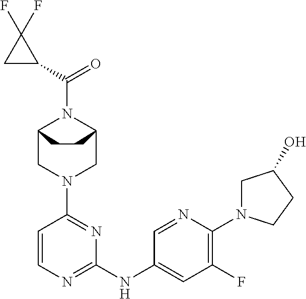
C12CN(C3=NC(NC4=CC(F)=C(N5CC(O)CC5)N=C4)=NC=C3)CC(N1C(=O)C1C(F)(F)C1)CC2
